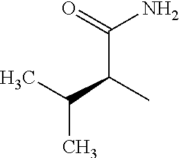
CC(C(C)C(N)=O)C
